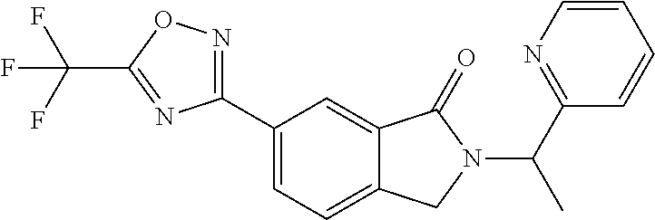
C(N1C(=O)C2=CC(C3=NOC(C(F)(F)F)=N3)=CC=C2C1)(C1=NC=CC=C1)C
